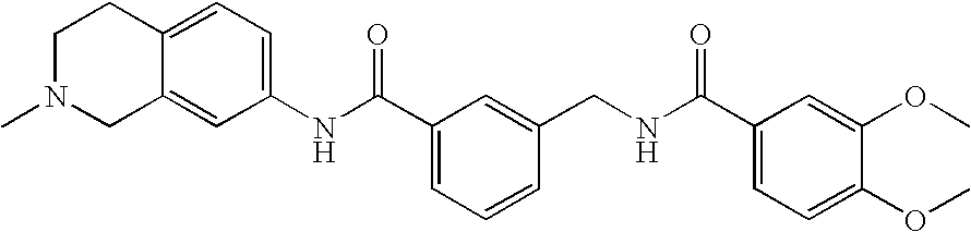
C1(NC(C2=CC=CC(CNC(C3=CC=C(OC)C(OC)=C3)=O)=C2)=O)=CC=C2CCN(C)CC2=C1
